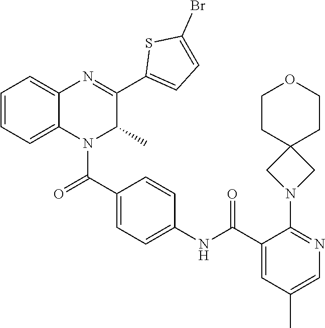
C1=CC(NC(C2=CC(C)=CN=C2N2CC3(C2)CCOCC3)=O)=CC=C1C(=O)N1C(C)C(C2=CC=C(Br)S2)=NC2=CC=CC=C12
